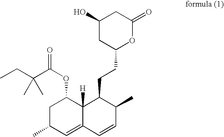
C1C(C)C=C2C([H])(C1OC(C(CC)(C)C)=O)C(CCC1OC(=O)CC(O)C1)C(C)C=C2
